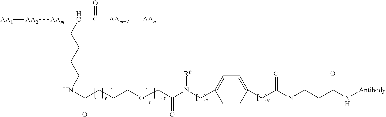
C1=C(CC(NCCC(N[Antibody])=O)=O)C=CC(CN(C(COCCCC(NCCCCC(C([AAm+2][AAn])=O)[AAm][AA2][AA1])=O)=O)[Rb])=C1
